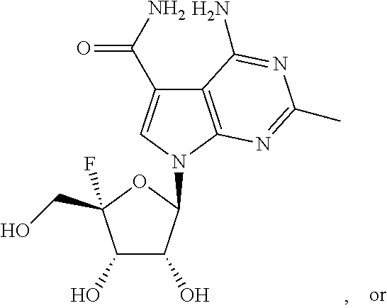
C12=C(N(C3C(O)C(O)C(CO)(F)O3)C=C1C(N)=O)N=C(C)N=C2N
